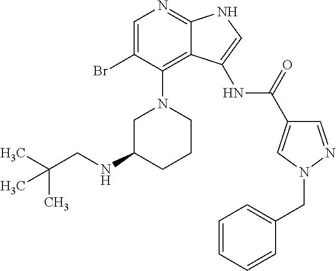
C1=C(Br)C(N2CC(NCC(C)(C)C)CCC2)=C2C(=N1)NC=C2NC(C1=CN(CC2=CC=CC=C2)N=C1)=O
